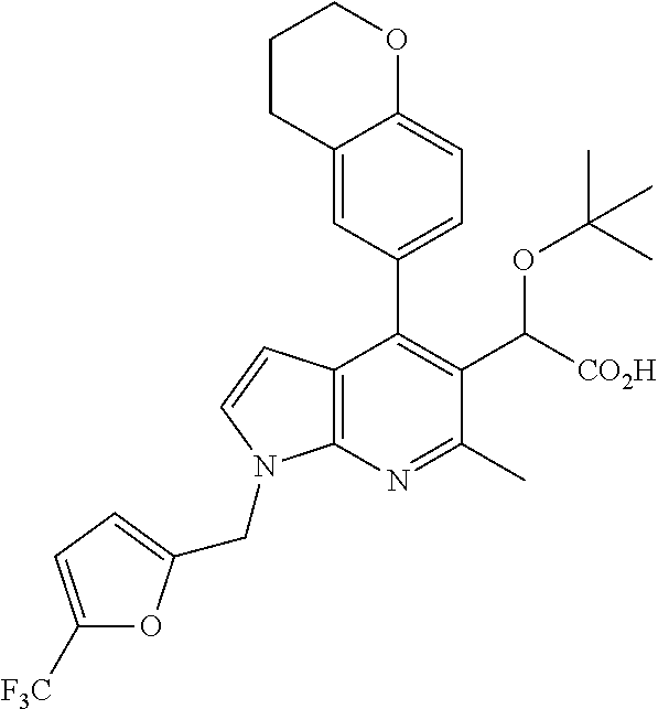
C12=C(N=C(C)C(C([CO2H])OC(C)(C)C)=C1C1=CC=C3C(=C1)CCCO3)N(CC1=CC=C([F3C])O1)C=C2
